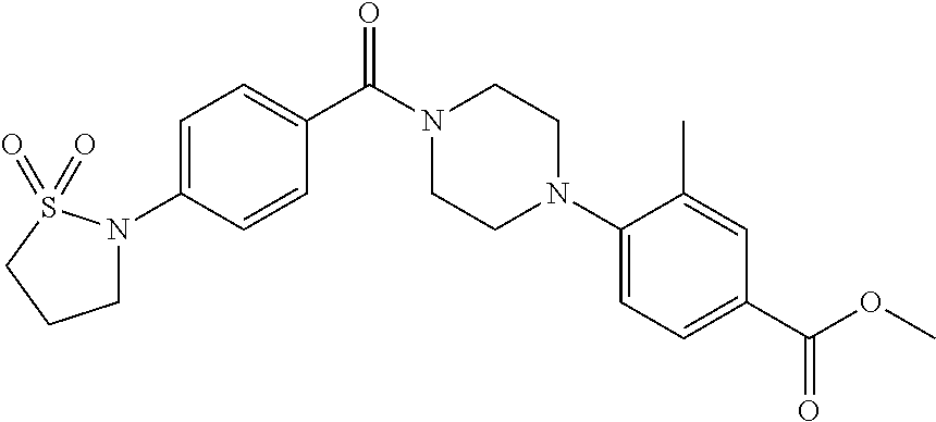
C1=C(N2CCCS2(=O)=O)C=CC(C(N2CCN(C3=CC=C(C(OC)=O)C=C3C)CC2)=O)=C1
